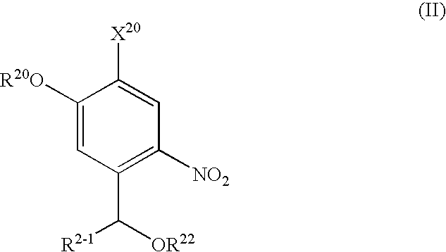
C1=C([R20O])C([X20])=CC([NO2])=C1C([OR22])[R2-1]
